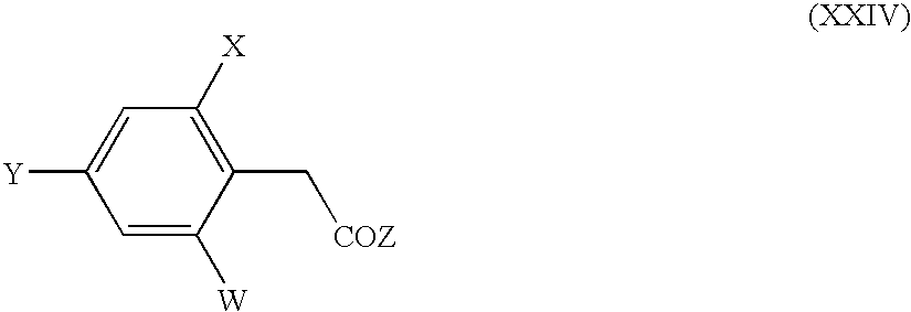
C1=C([W])C(C[COZ])=C([X])C=C1[Y]
